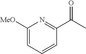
C1([MeO])=CC=CC(C(C)=O)=N1
